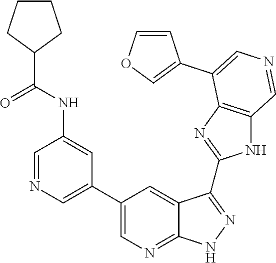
C1=NC=C(C2=CN=C3C(=C2)C(C2=NC4=C(N2)C=NC=C4C2=COC=C2)=NN3)C=C1NC(=O)C1CCCC1
